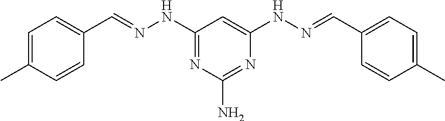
C1=C(C)C=CC(C=NNC2=NC(N)=NC(NN=CC3=CC=C(C)C=C3)=C2)=C1
